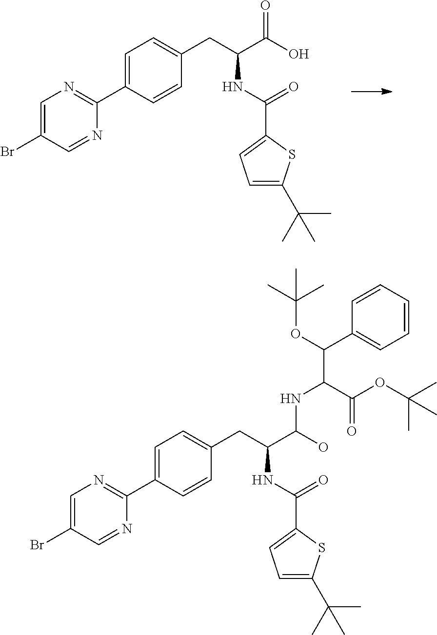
BrC1=CN=C(C2=CC=C(CC(C(O)NC(C(OC(C)(C)C)=O)C(OC(C)(C)C)C3=CC=CC=C3)NC(=O)C3=CC=C(C(C)(C)C)S3)C=C2)N=C1.BrC1=CN=C(C2=CC=C(CC(C(O)=O)NC(=O)C3=CC=C(C(C)(C)C)S3)C=C2)N=C1
